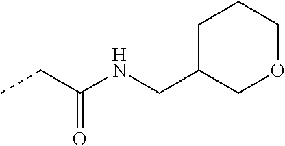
CCC(=O)NCC1COCCC1
